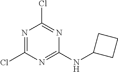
N1=C(Cl)N=C(NC2CCC2)N=C1Cl
